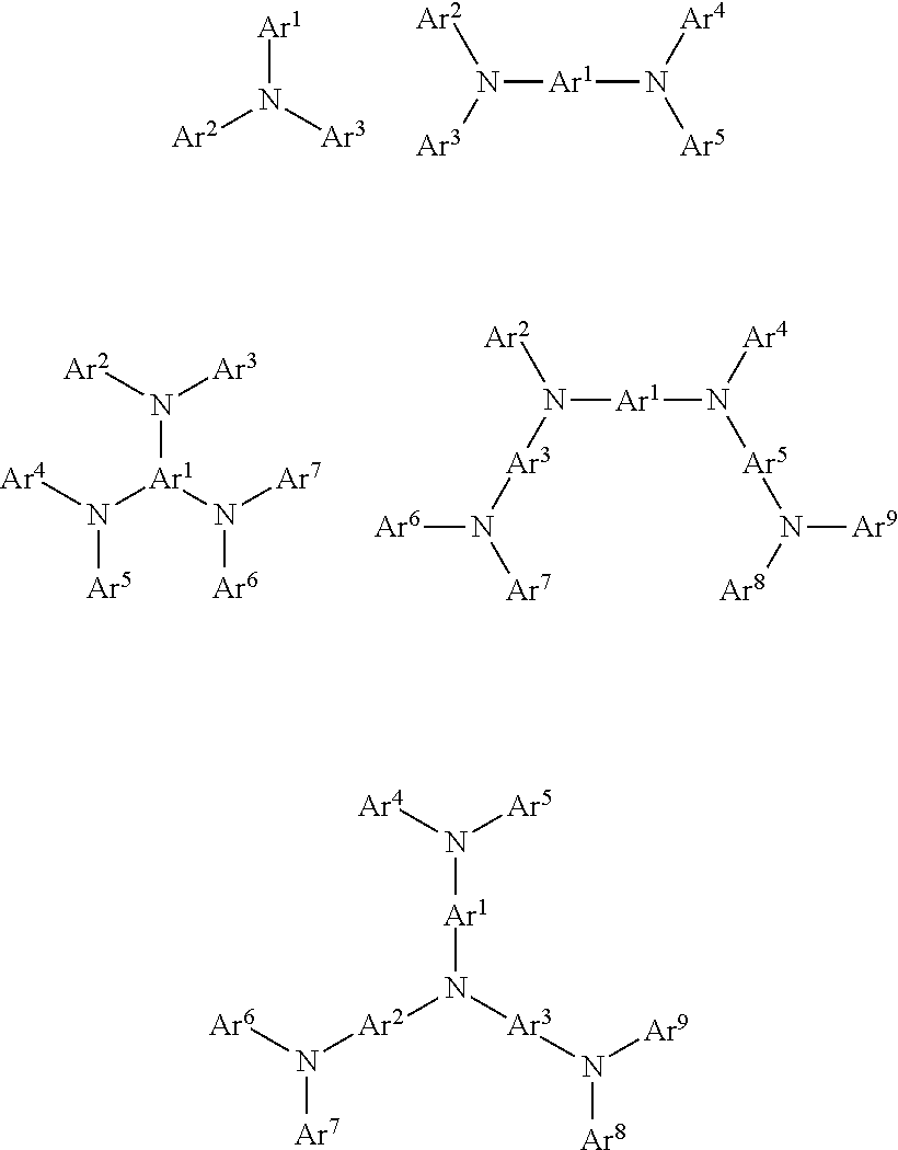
[Ar1]N([Ar3])[Ar2].[Ar1](N([Ar5])[Ar4])N([Ar2])[Ar3].N([Ar1](N([Ar7])[Ar6])N([Ar4])[Ar5])([Ar2])[Ar3].N([Ar1]N([Ar5]N([Ar9])[Ar8])[Ar4])([Ar2])[Ar3]N([Ar6])[Ar7].[Ar1](N([Ar3]N([Ar9])[Ar8])[Ar2]N([Ar6])[Ar7])N([Ar5])[Ar4]
